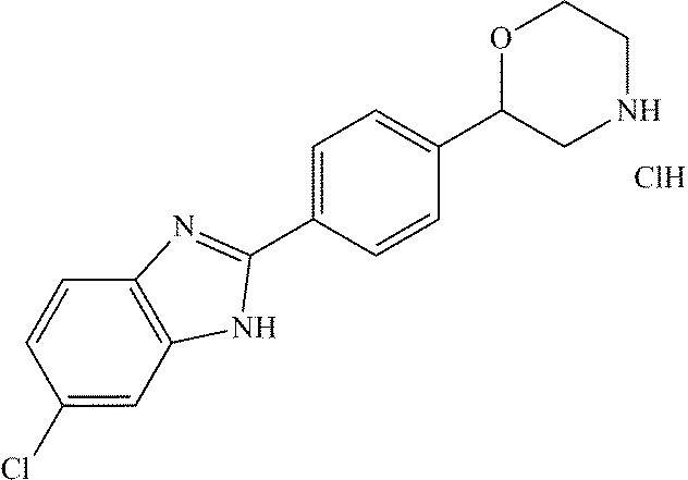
C1=C(C2=NC3=C(C=C(Cl)C=C3)N2)C=CC(C2CNCCO2)=C1.Cl
